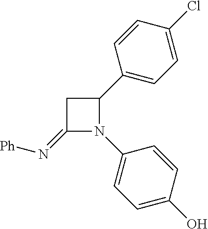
C1(=N[Ph])N(C2=CC=C(O)C=C2)C(C2=CC=C(Cl)C=C2)C1
